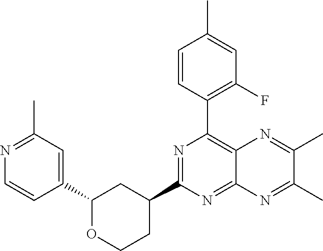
C1(C2=CC(C)=NC=C2)OCCC(C2=NC(C3=C(F)C=C(C)C=C3)=C3C(=N2)N=C(C)C(C)=N3)C1
